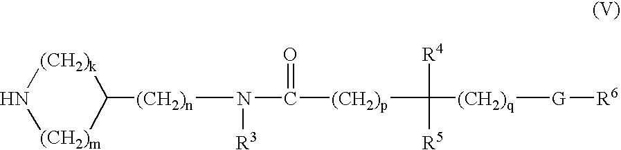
N1[(CH2)m]C([(CH2)n]N(C(=O)[(CH2)p]C([R4])([R5])[(CH2)q][G][R6])[R3])[(CH2)k]1
